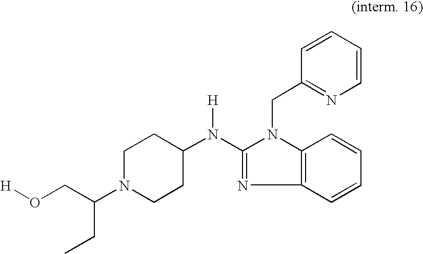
C1N(C(CO[H])CC)CCC(N(C2=NC3=C(N2CC2=NC=CC=C2)C=CC=C3)[H])C1
